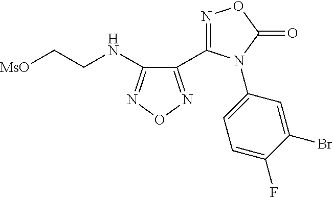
C1(NCC[MsO])=NON=C1C1=NOC(=O)N1C1=CC=C(F)C(Br)=C1
